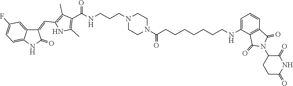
C1CN(CCCNC(C2=C(C)NC(C=C3C4=CC(F)=CC=C4NC3=O)=C2C)=O)CCN1C(=O)CCCCCCCNC1=CC=CC2=C1C(=O)N(C1C(=O)NC(=O)CC1)C2=O
